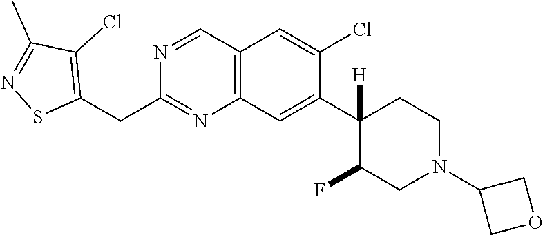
C12=C(C=C(C3([H])C(F)CN(C4COC4)CC3)C(Cl)=C1)N=C(CC1=C(Cl)C(C)=NS1)N=C2
